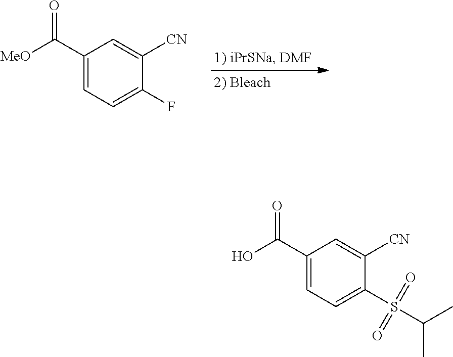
C1(C(O)=O)=CC=C(S(=O)(=O)C(C)C)C([CN])=C1.C1(C([MeO])=O)=CC=C(F)C([CN])=C1
